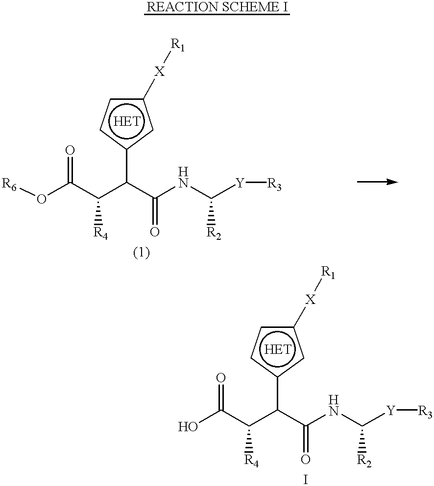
[REACTION SCHEME I].c1([X][R1])ccc(C(C(C(O[R6])=O)[R4])C(NC([Y][R3])[R2])=O)c1.c1([X][R1])ccc(C(C(C(O)=O)[R4])C(NC([Y][R3])[R2])=O)c1
